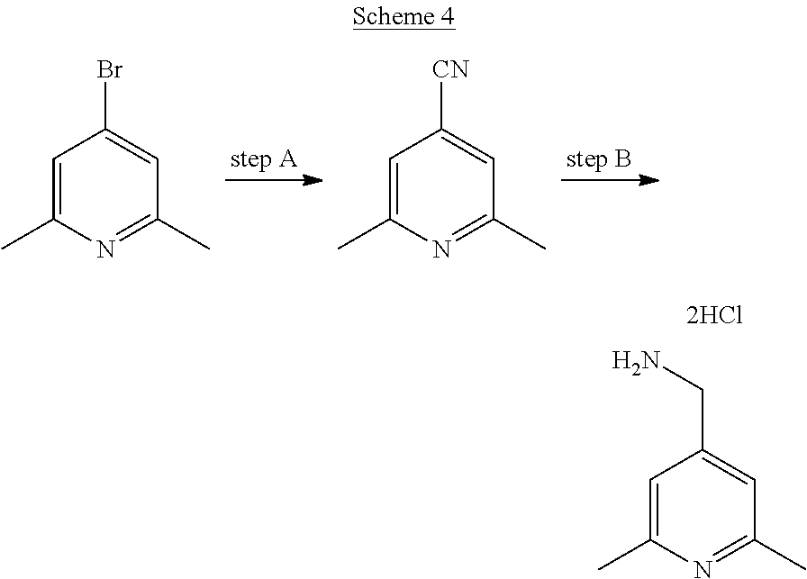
C1=C(C)N=C(C)C=C1Br.C1=C(C)N=C(C)C=C1[CN].C1=C(C)N=C(C)C=C1CN
